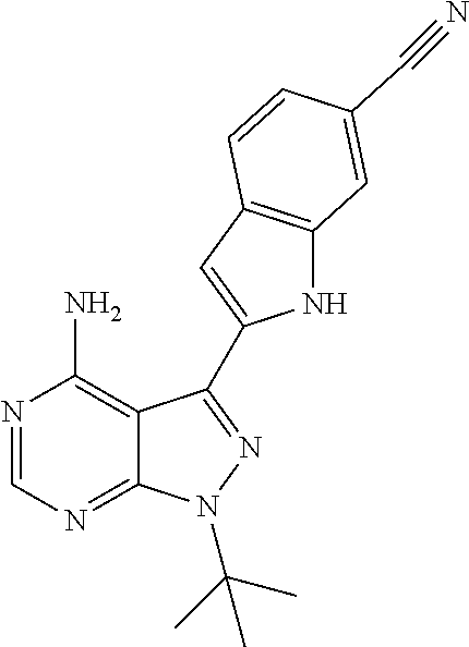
C12=C(N)N=CN=C1N(C(C)(C)C)N=C2C1=CC2=C(N1)C=C(C#N)C=C2
